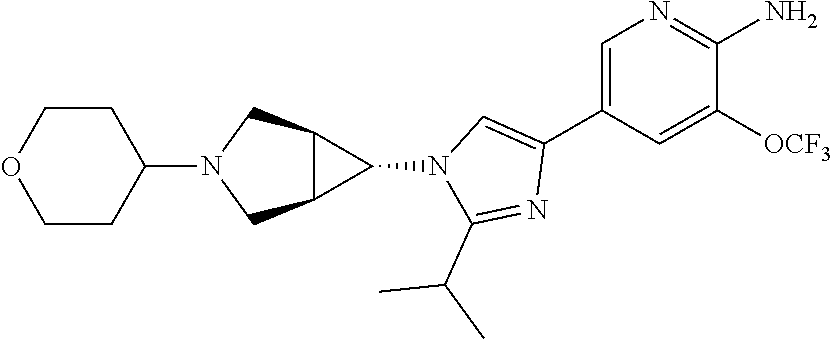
C1=C(C2=CN(C3C4C3CN(C3CCOCC3)C4)C(C(C)C)=N2)C=C([OCF3])C(N)=N1
